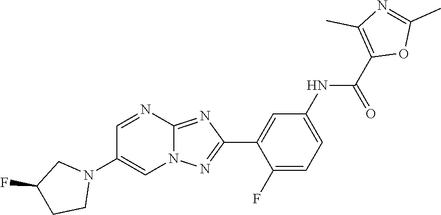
C1(F)=CC=C(NC(C2=C(C)N=C(C)O2)=O)C=C1C1=NN2C(=N1)N=CC(N1CC(F)CC1)=C2
